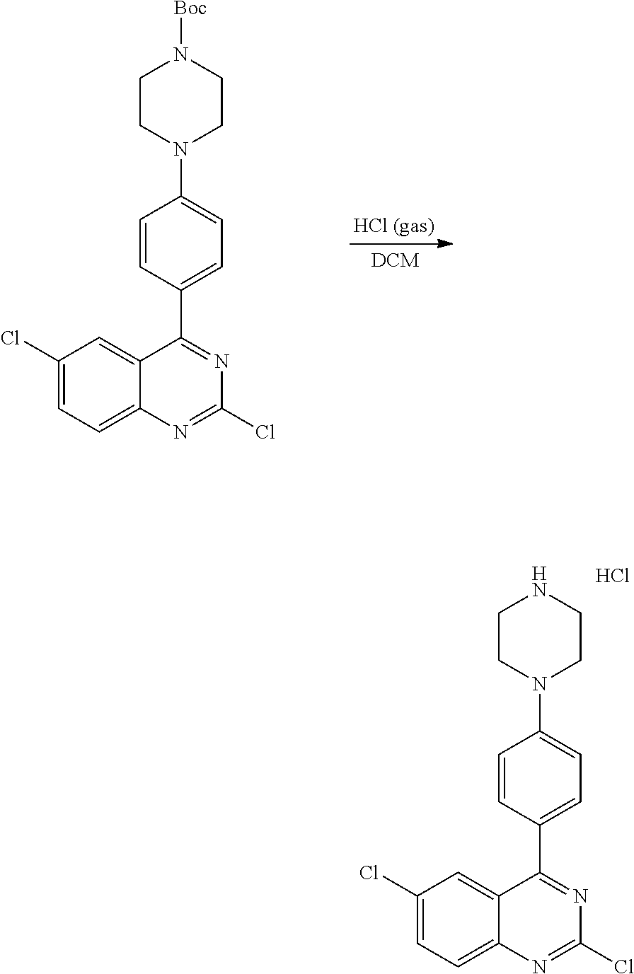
C1(Cl)=CC=C2C(=C1)C(C1=CC=C(N3CCN([Boc])CC3)C=C1)=NC(Cl)=N2.C1(Cl)=CC=C2C(=C1)C(C1=CC=C(N3CCNCC3)C=C1)=NC(Cl)=N2.Cl
